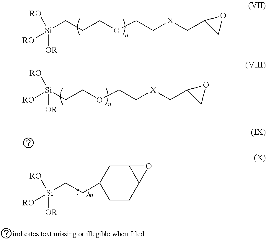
[Si](CCCOCC[X]CC1CO1)([RO])([OR])[RO].[Si](CCOCC[X]CC1CO1)([RO])([OR])[RO].[Si](CCC1CCC2C(C1)O2)([RO])([OR])[RO]
